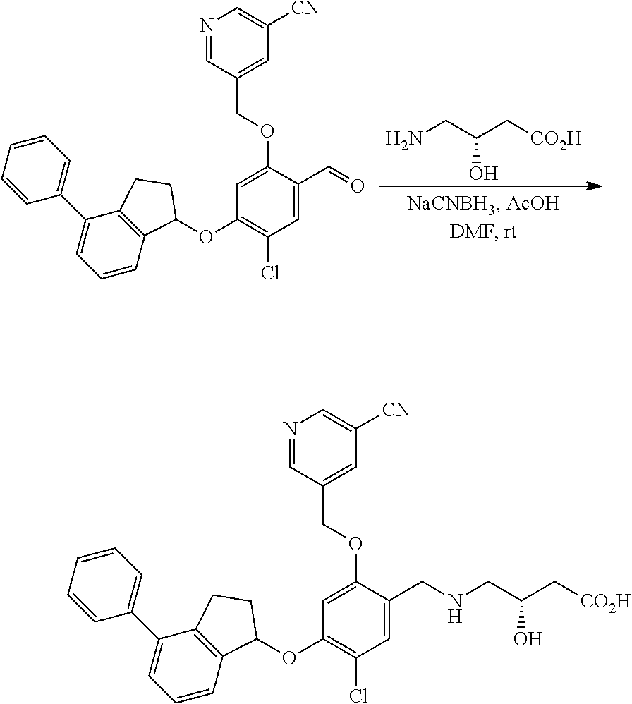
C1=C(OCC2=CC([CN])=CN=C2)C(CNCC(C[CO2H])O)=CC(Cl)=C1OC1C2=C(C(C3=CC=CC=C3)=CC=C2)CC1.NCC(C[CO2H])O.C1=C(OCC2=CC([CN])=CN=C2)C(C=O)=CC(Cl)=C1OC1C2=C(C(C3=CC=CC=C3)=CC=C2)CC1
